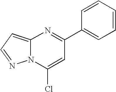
C12=CC=NN1C(Cl)=CC(C1=CC=CC=C1)=N2
